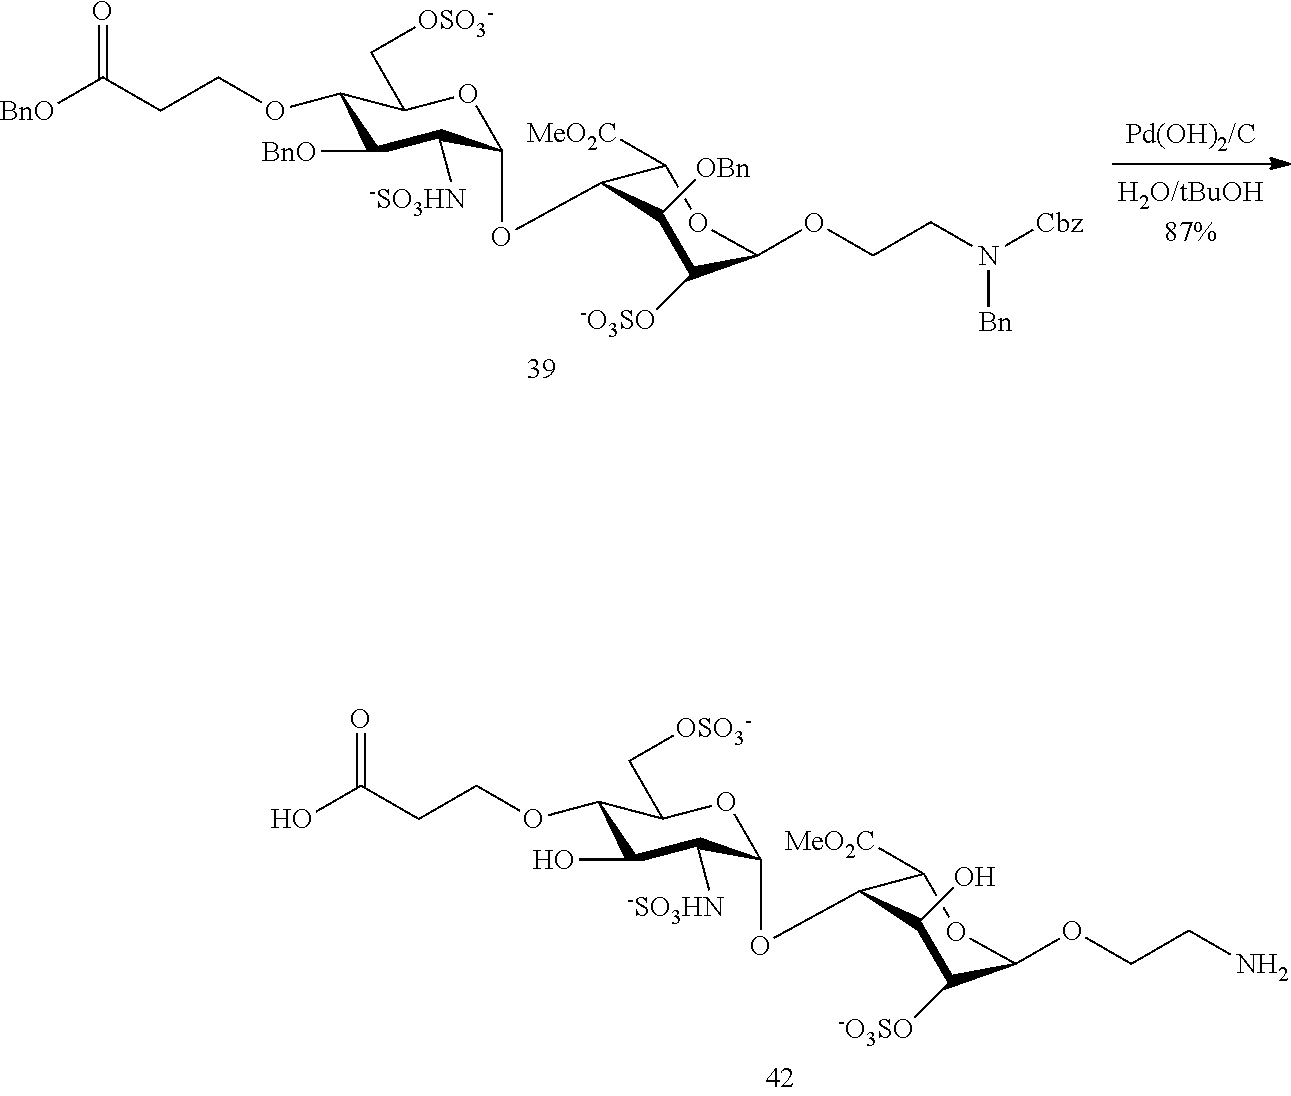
OC(CCOC1C(O)C([-SO3HN])C(OC2C([MeO2C])OC(OCCN)C([-O3SO])C2O)OC1C[OSO3-])=O.[Pd(OH)2/C].[BnO]C(CCOC1C([BnO])C([-SO3HN])C(OC2C([MeO2C])OC(OCCN([Cbz])[Bn])C([-O3SO])C2[OBn])OC1C[OSO3-])=O
